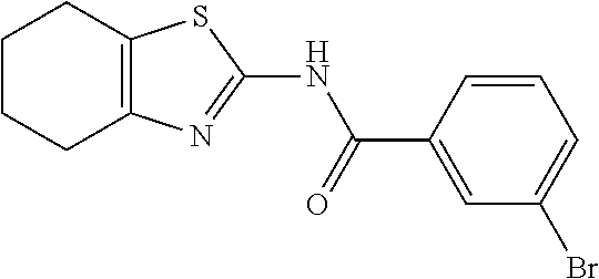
C1CCC2=C(C1)SC(NC(C1=CC(Br)=CC=C1)=O)=N2
